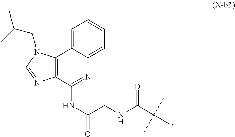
C1=C2C(=CC=C1)N=C(NC(=O)CNC(C(C)(C)C)=O)C1=C2N(CC(C)C)C=N1
